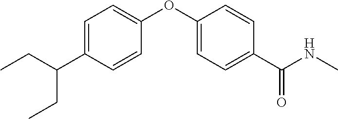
C1=C(C(CC)CC)C=CC(OC2=CC=C(C(NC)=O)C=C2)=C1
